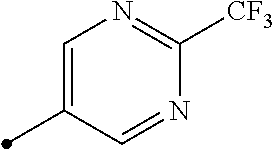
C1=C(C)C=NC([CF3])=N1
